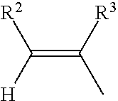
C(=C([R3])C)([H])[R2]
